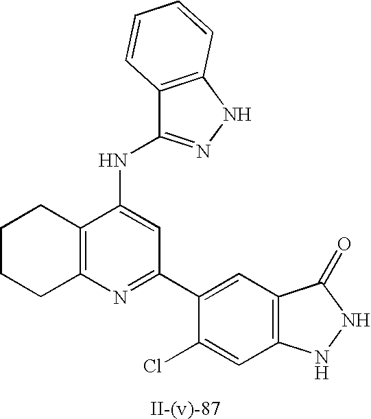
C12=C(NN=C1NC1=CC(C3=CC4=C(C=C3Cl)NNC4=O)=NC3=C1CCCC3)C=CC=C2
